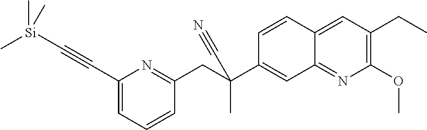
C1(C#C[Si](C)(C)C)=CC=CC(CC(C2=CC3=NC(OC)=C(CC)C=C3C=C2)(C#N)C)=N1
